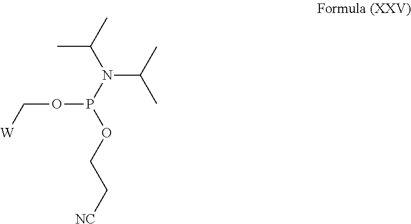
[W]COP(N(C(C)C)C(C)C)OCC[NC]
